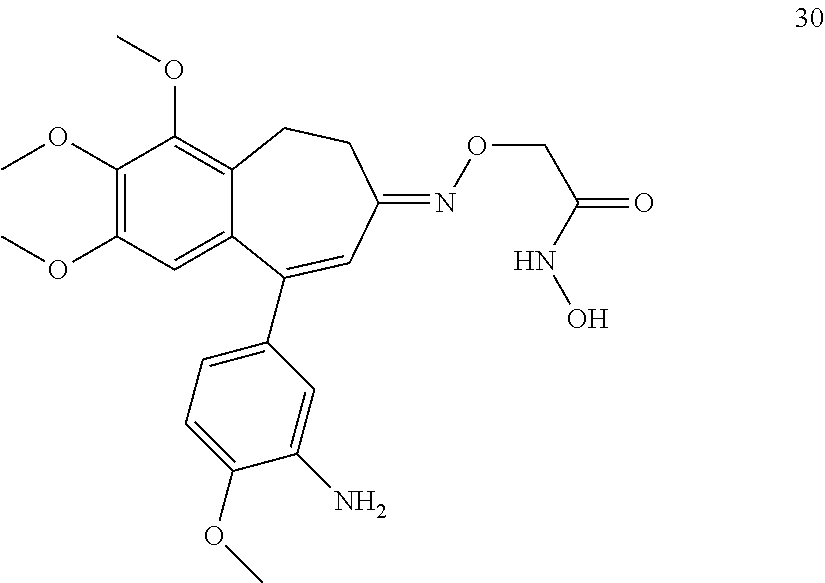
C1(OC)=C(OC)C=C2C(=C1OC)CCC(=NOCC(NO)=O)C=C2C1=CC=C(OC)C(N)=C1
